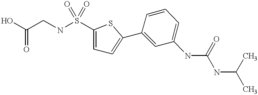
C1=CC(C2=CC=C(S(NCC(O)=O)(=O)=O)S2)=CC(NC(NC(C)C)=O)=C1
